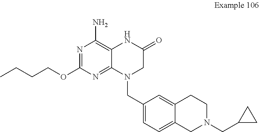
CCCCOC1=NC(N)=C2C(=N1)N(CC1=CC=C3C(=C1)CCN(CC1CC1)C3)CC(=O)N2
